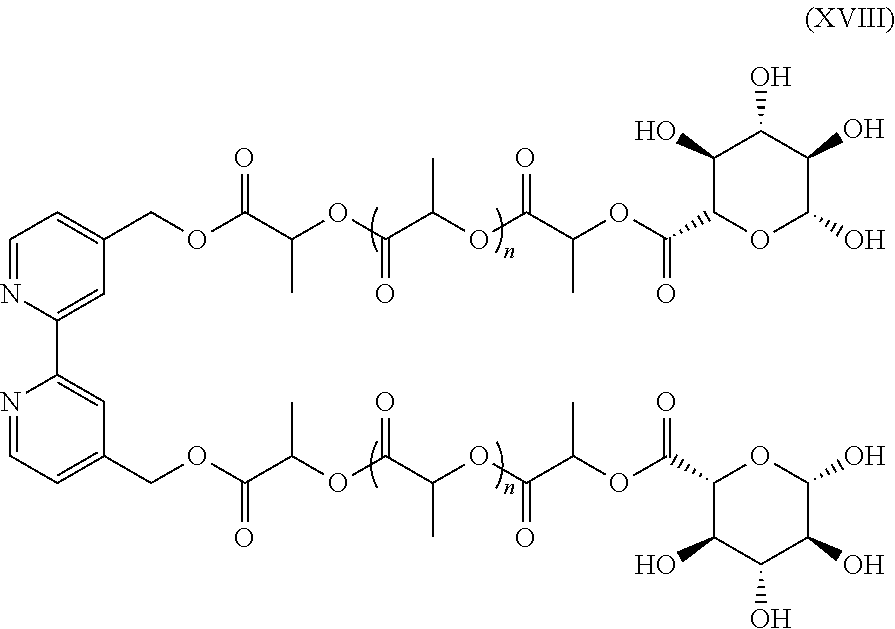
O1C(O)C(O)C(O)C(O)C1C(OC(C(OC(C(OC(C(OCC1=CC=NC(C2=CC(COC(C(OC(C(OC(C(OC(C3C(O)C(O)C(O)C(O)O3)=O)C)=O)C)=O)C)=O)=CC=N2)=C1)=O)C)=O)C)=O)C)=O
